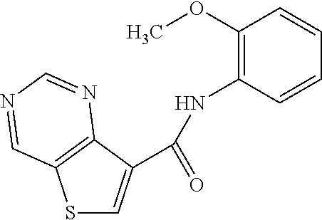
S1C=C(C(=O)NC2=C(OC)C=CC=C2)C2=C1C=NC=N2
